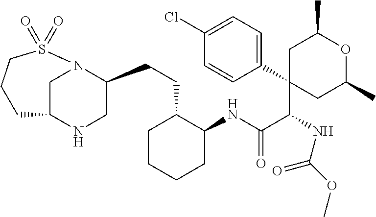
C(C(C1(C2=CC=C(Cl)C=C2)CC(C)OC(C)C1)NC(OC)=O)(=O)NC1CCCCC1CCC1CNC2CN1S(=O)(=O)CCC2
